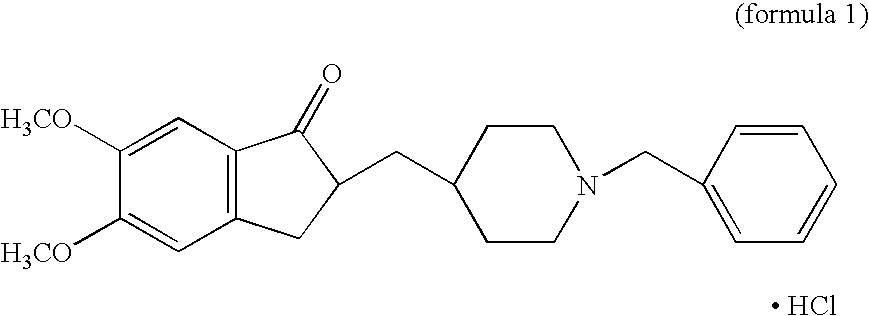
C12=C(C=C([H3CO])C([H3CO])=C1)C(=O)C(CC1CCN(CC3=CC=CC=C3)CC1)C2.[ HCl]
